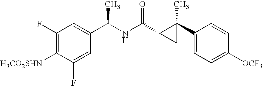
C1(C2(C)C(C(NC(C3=CC(F)=C([H3CO2SHN])C(F)=C3)C)=O)C2)=CC=C([OCF3])C=C1
